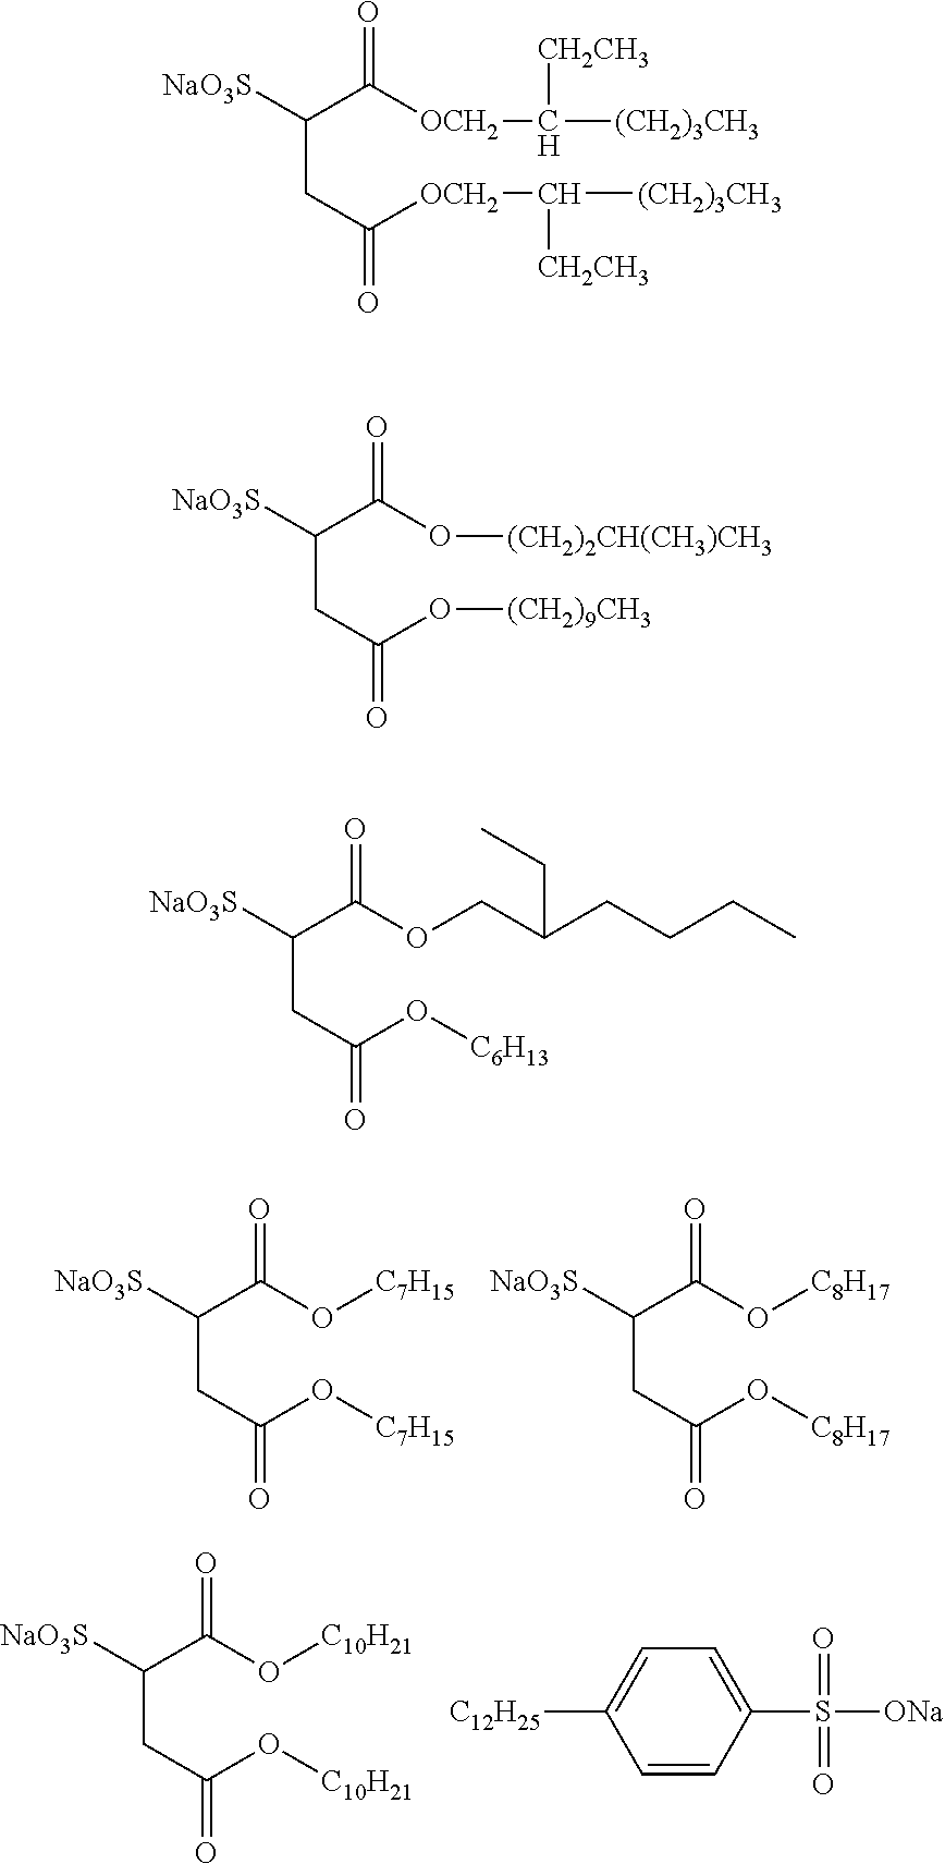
C(CC(O[C7H15])=O)(C(O[C7H15])=O)[NaO3S].C(CC(O[C8H17])=O)(C(O[C8H17])=O)[NaO3S].C(CC(O[C10H21])=O)(C(O[C10H21])=O)[NaO3S].C1=CC(S(=O)(=O)[ONa])=CC=C1[C12H25].C(CC([OCH2]C([(CH2)3CH3])[CH2CH3])=O)(C([OCH2]C([(CH2)3CH3])[CH2CH3])=O)[NaO3S].C(CC(O[(CH2)9CH3])=O)(C(O[(CH2)2CH(CH3)CH3])=O)[NaO3S].C(CC(O[C6H13])=O)(C(OCC(CCCC)CC)=O)[NaO3S]
